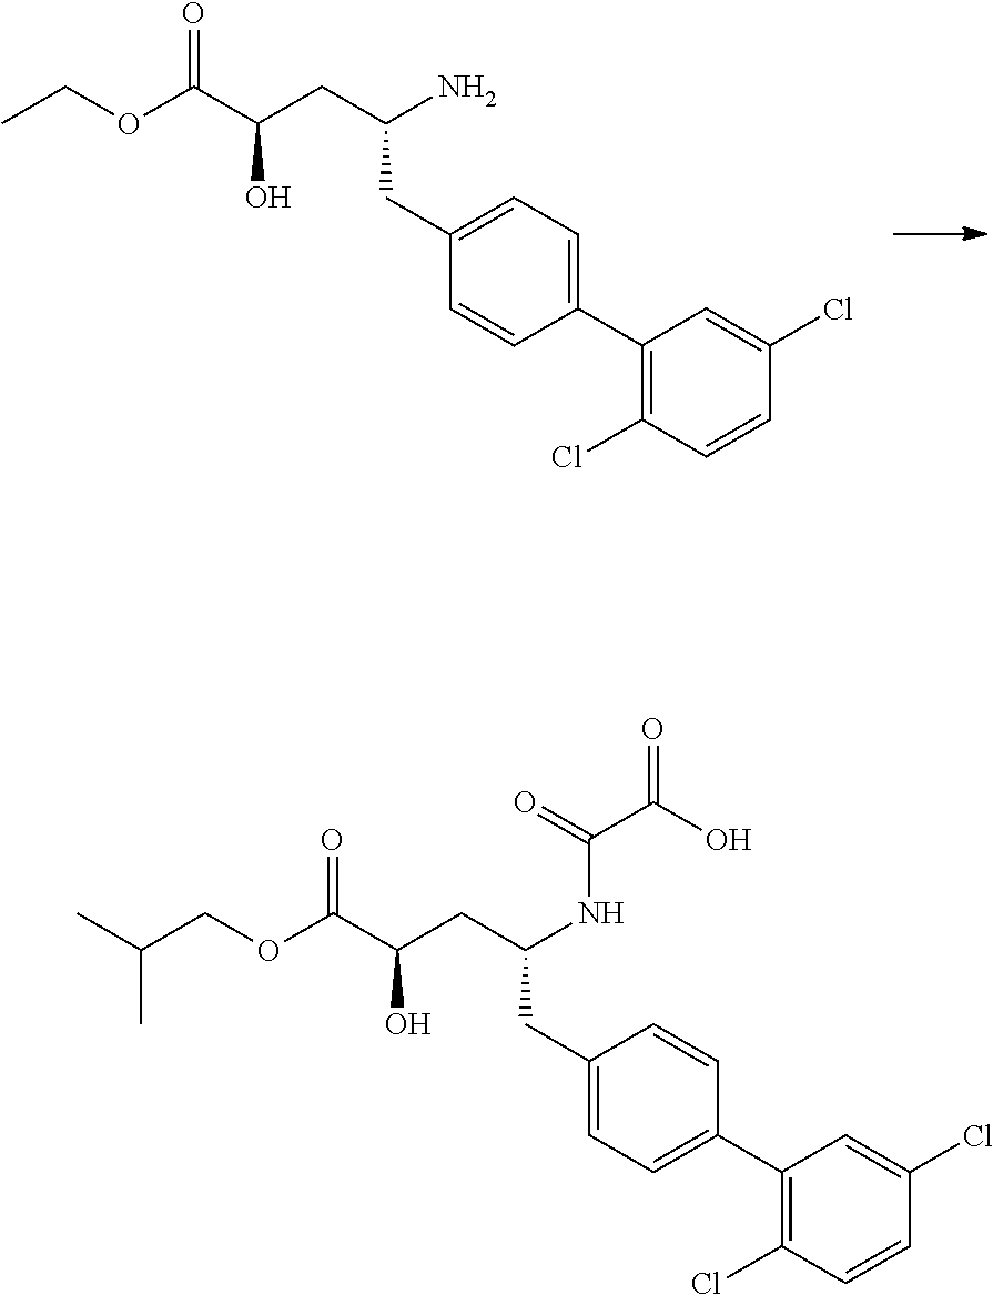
NC(CC(C(OCC)=O)O)CC1=CC=C(C2=C(Cl)C=CC(Cl)=C2)C=C1.N(C(CC(C(OCC(C)C)=O)O)CC1=CC=C(C2=C(Cl)C=CC(Cl)=C2)C=C1)C(C(=O)O)=O
